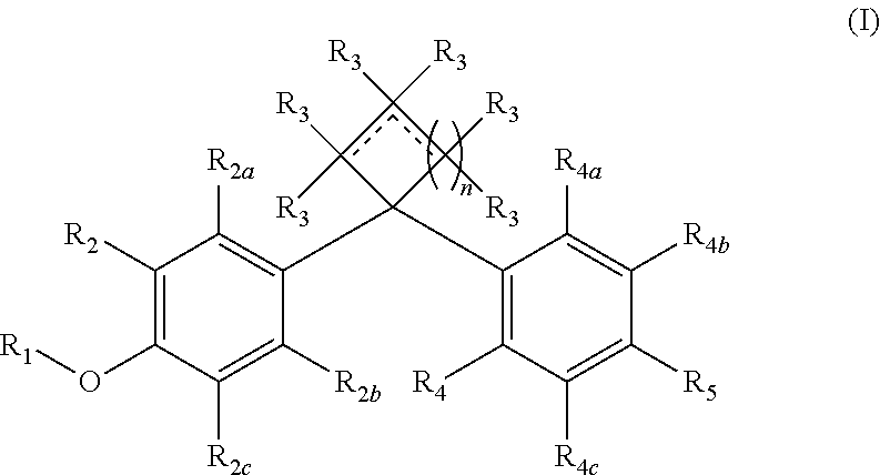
C1([R2])=C(O[R1])C([R2c])=C([R2b])C(C2(C3=C([R4])C([R4c])=C([R5])C([R4b])=C3[R4a])c([R3])([R3])c([R3])([R3])c2([R3])[R3])=C1[R2a]
